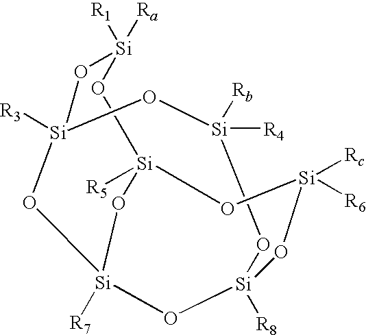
[R5][Si]12O[Si]([R6])([Rc])O[Si]3([R8])O[Si]([R4])([Rb])O[Si]([R3])(O[Si]([R1])([Ra])O1)O[Si]([R7])(O3)O2
